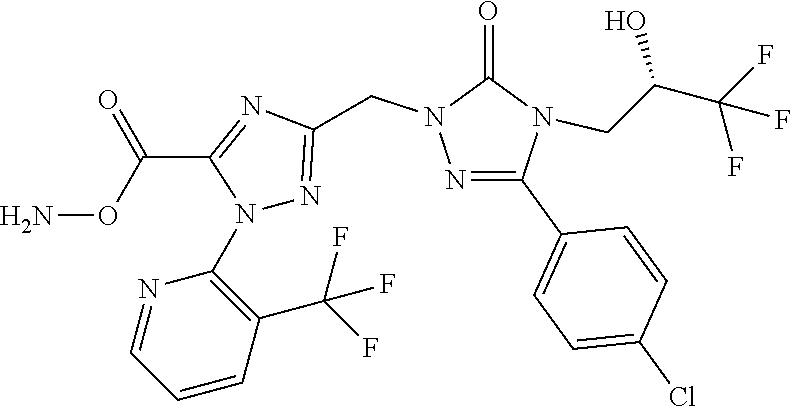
N1(C2=C(C(F)(F)F)C=CC=N2)N=C(CN2N=C(C3=CC=C(Cl)C=C3)N(CC(C(F)(F)F)O)C2=O)N=C1C(ON)=O
